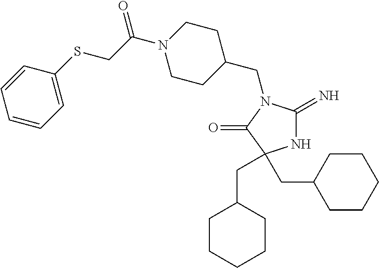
N1C(=N)N(CC2CCN(C(CSC3=CC=CC=C3)=O)CC2)C(=O)C1(CC1CCCCC1)CC1CCCCC1
